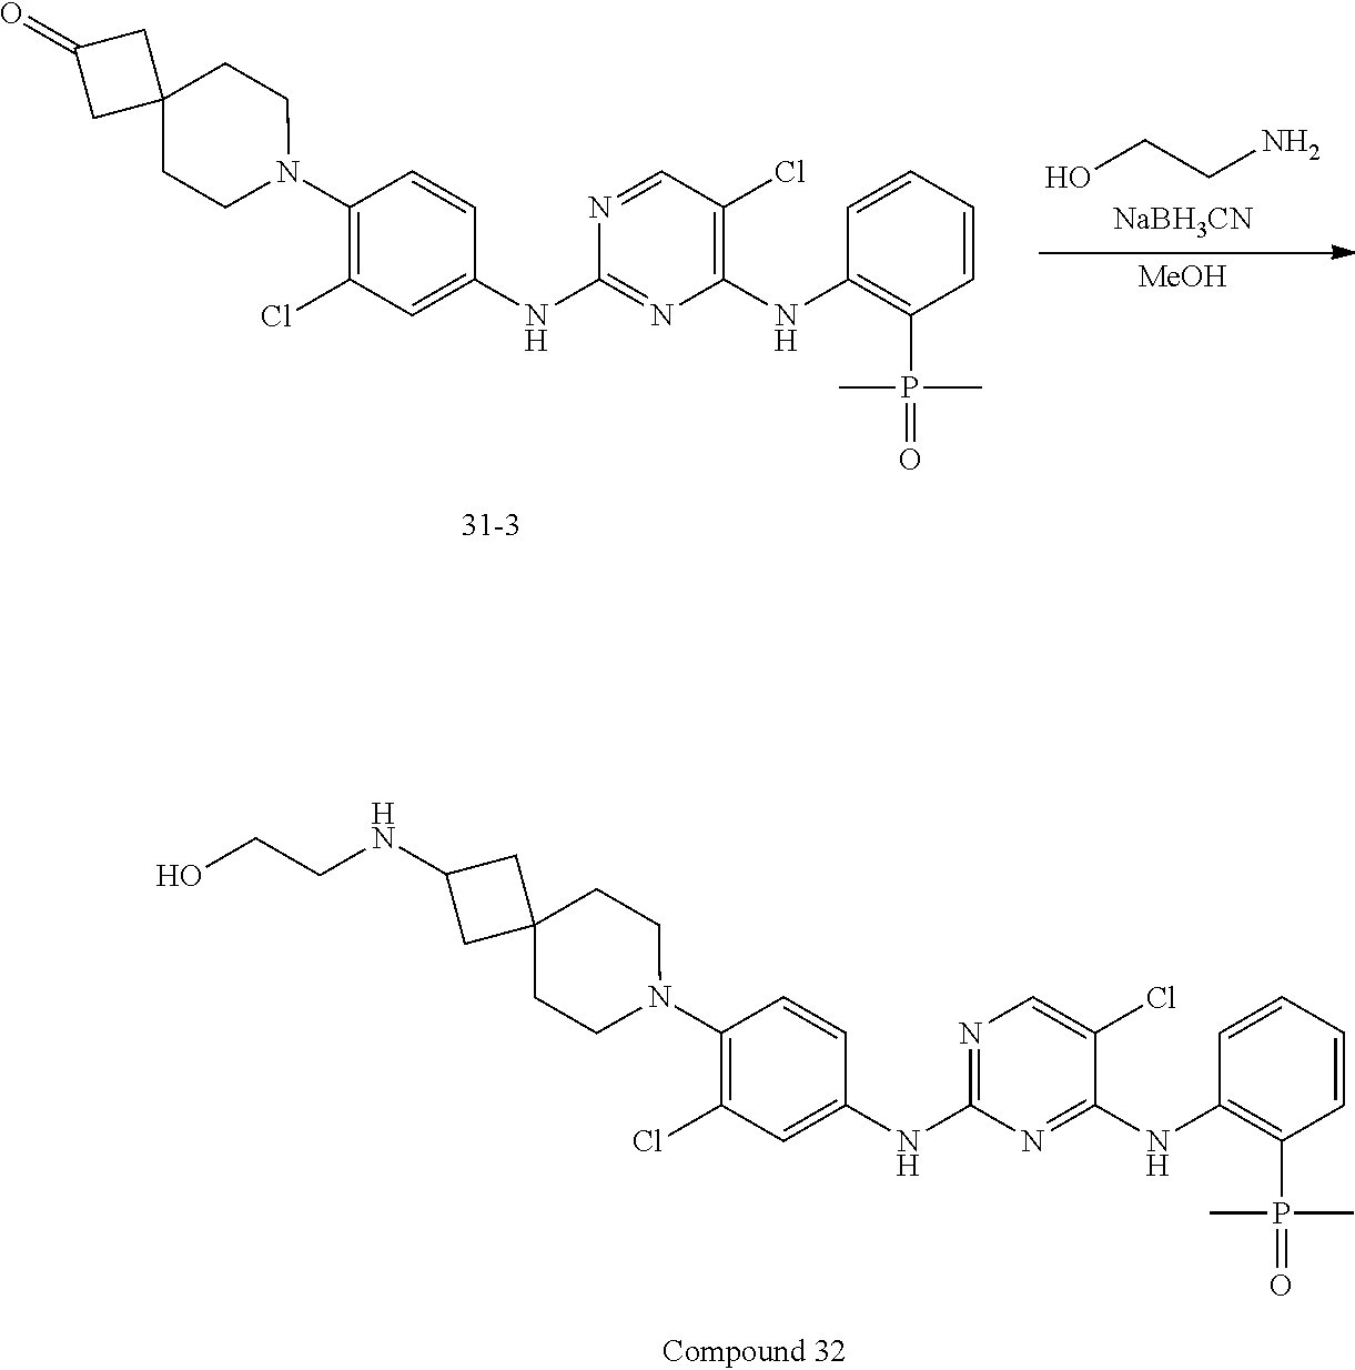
N1=CC(Cl)=C(NC2=C(P(=O)(C)C)C=CC=C2)N=C1NC1=CC(Cl)=C(N2CCC3(CC2)CC(=O)C3)C=C1.[NaBH3CN].[MeOH].OCCN.N1=C(NC2=CC(Cl)=C(N3CCC4(CC3)CC(NCCO)C4)C=C2)N=C(NC2=C(P(=O)(C)C)C=CC=C2)C(Cl)=C1
